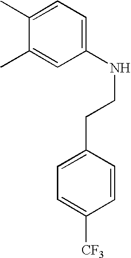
C1(C)=CC=C(NCCC2=CC=C([CF3])C=C2)C=C1C
